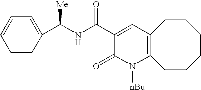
C1=CC(C(NC(C2=CC3=C(N([nBu])C2=O)CCCCCC3)=O)[Me])=CC=C1
